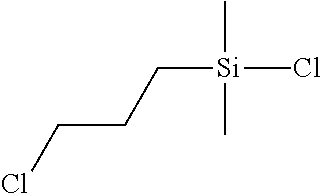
ClCCC[Si](Cl)(C)(C)C
